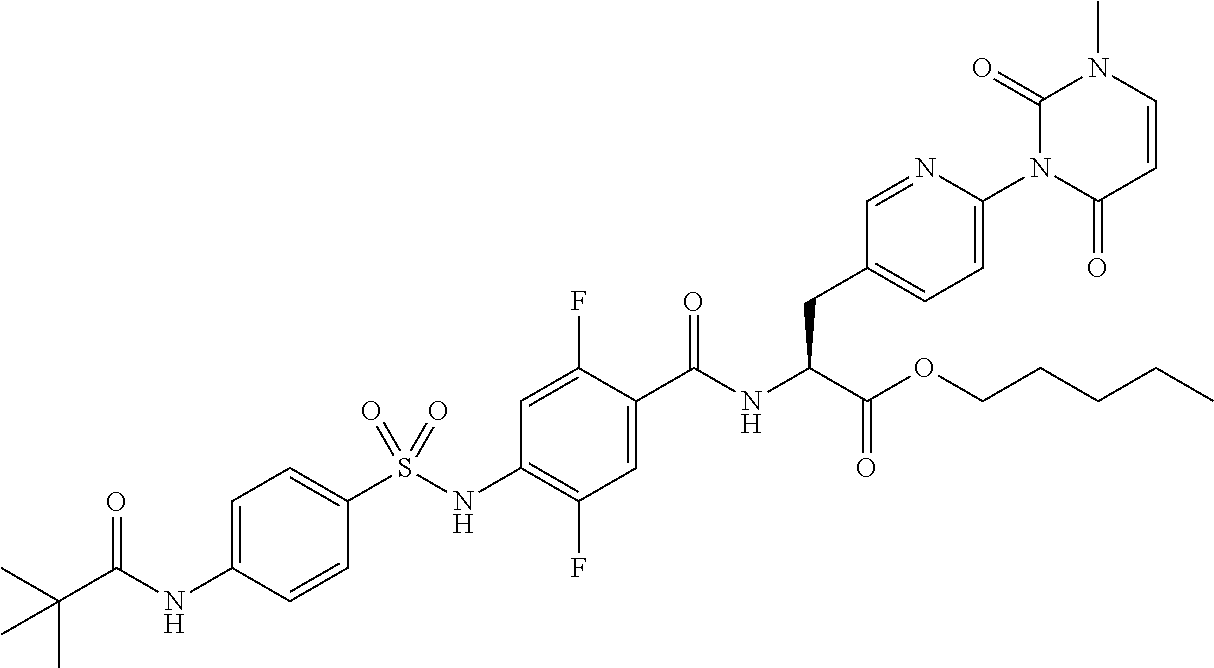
C1=CC(NC(C(C)(C)C)=O)=CC=C1S(NC1=C(F)C=C(C(NC(C(OCCCCC)=O)CC2=CC=C(N3C(=O)C=CN(C)C3=O)N=C2)=O)C(F)=C1)(=O)=O
